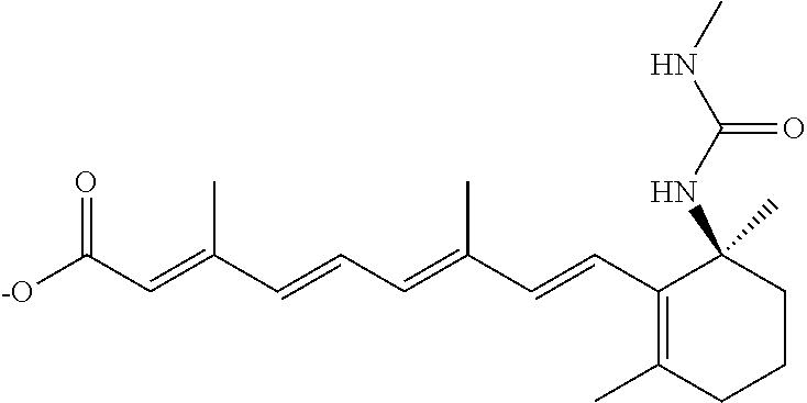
[-O]C(C=C(C=CC=C(C=CC1=C(C)CCCC1(NC(=O)NC)C)C)C)=O
